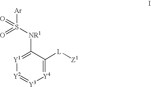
[Ar]S(=O)(=O)[NR1]C1=[Y1][Y2]=[Y3][Y4]=C1[L][Z1]
